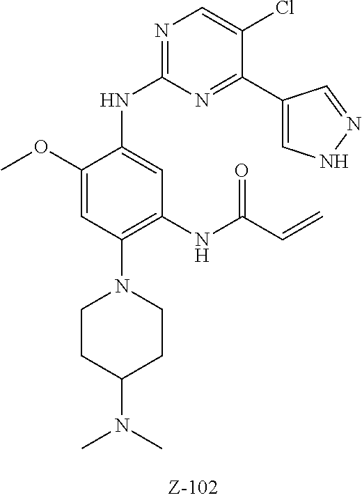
C1(NC2=CC(NC(=O)C=C)=C(N3CCC(N(C)C)CC3)C=C2OC)=NC=C(Cl)C(C2=CNN=C2)=N1
